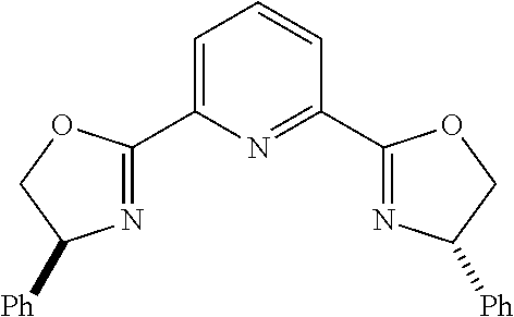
C1=C(C2=NC([Ph])CO2)N=C(C2=NC([Ph])CO2)C=C1
